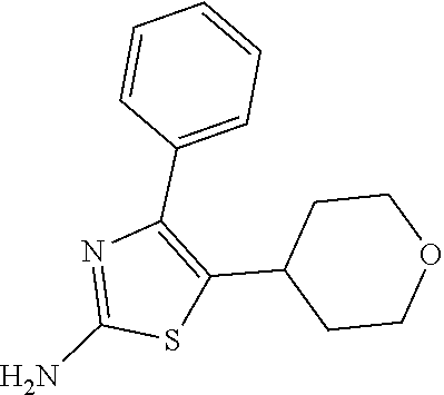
C1=CC(C2=C(C3CCOCC3)SC(N)=N2)=CC=C1
